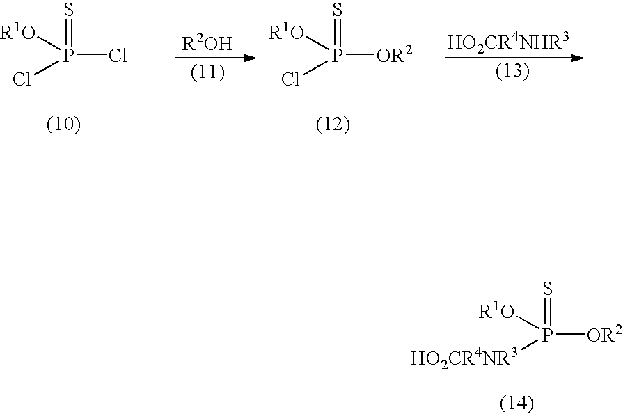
P(Cl)(Cl)(=S)[R1O].P([OR2])(Cl)(=S)[R1O].P([OR2])([HO2CR4NR3])(=S)[R1O]
